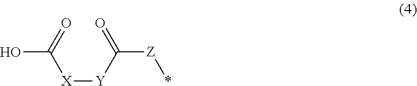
[X]([Y]C(=O)[Z]*)C(=O)O
